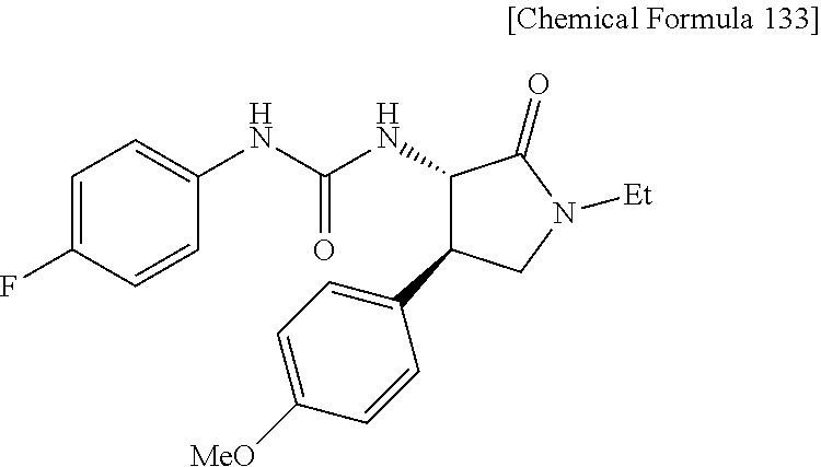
C1=C(F)C=CC(NC(=O)NC2C(C3=CC=C([MeO])C=C3)CN([Et])C2=O)=C1
